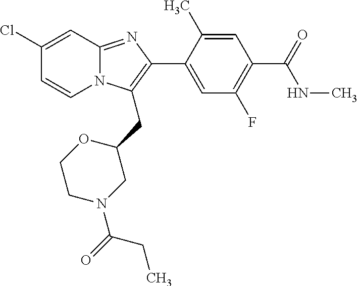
C1(Cl)=CC2=NC(C3=CC(F)=C(C(=O)NC)C=C3C)=C(CC3OCCN(C(=O)CC)C3)N2C=C1
